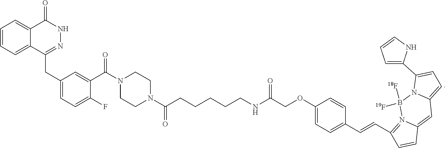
C1=CC=C2C(=C1)C(=O)NN=C2CC1=CC=C(F)C(C(N2CCN(C(CCCCCNC(COC3=CC=C(C=CC4=N5C(=CC6=CC=C(C7=CC=CN7)N6B5([19F])[18F])C=C4)C=C3)=O)=O)CC2)=O)=C1
